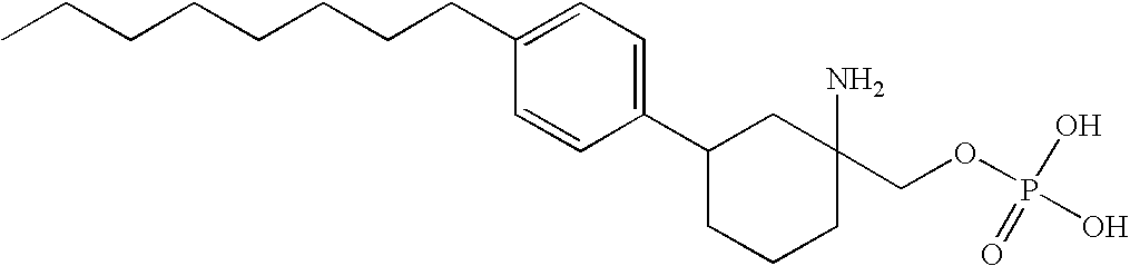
C1(CCCCCCCC)=CC=C(C2CCCC(N)(COP(O)(O)=O)C2)C=C1
